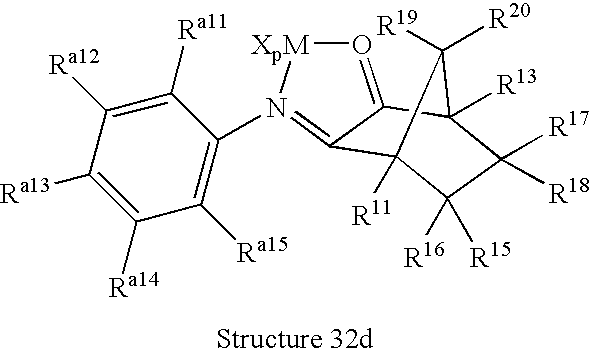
O1=C2C(=N(C3=C([Ra15])C([Ra14])=C([Ra13])C([Ra12])=C3[Ra11])[XpM]1)C1([R11])C([R16])([R15])C([R17])([R18])C2([R13])C1([R19])[R20]
